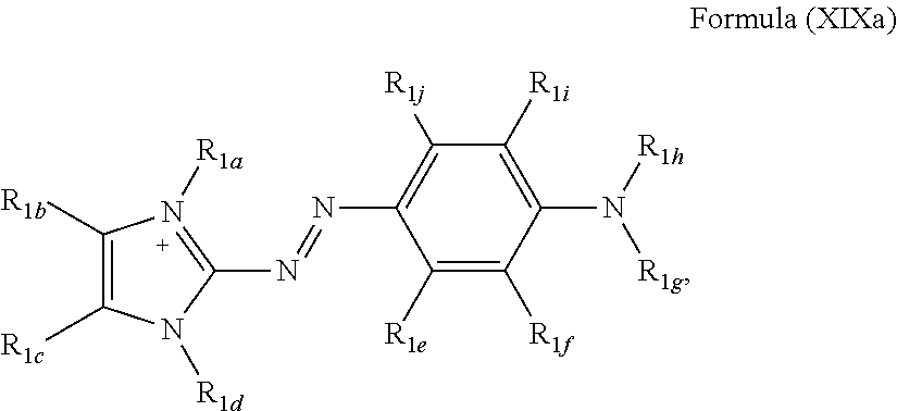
C1([R1e])=C([R1f])C(N([R1h])[R1g])=C([R1i])C([R1j])=C1N=NC1=N([R1a])C([R1b])=C([R1c])N1[R1d]
